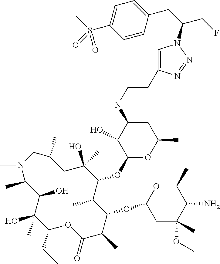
C1(O)(C)C(CC)OC(=O)C(C)C(OC2CC(OC)(C)C(N)C(C)O2)C(C)C(OC2OC(C)CC(N(C)CCC3=CN(C(CC4=CC=C(S(C)(=O)=O)C=C4)CF)N=N3)C2O)C(O)(C)CC(C)CN(C)C(C)C1O
